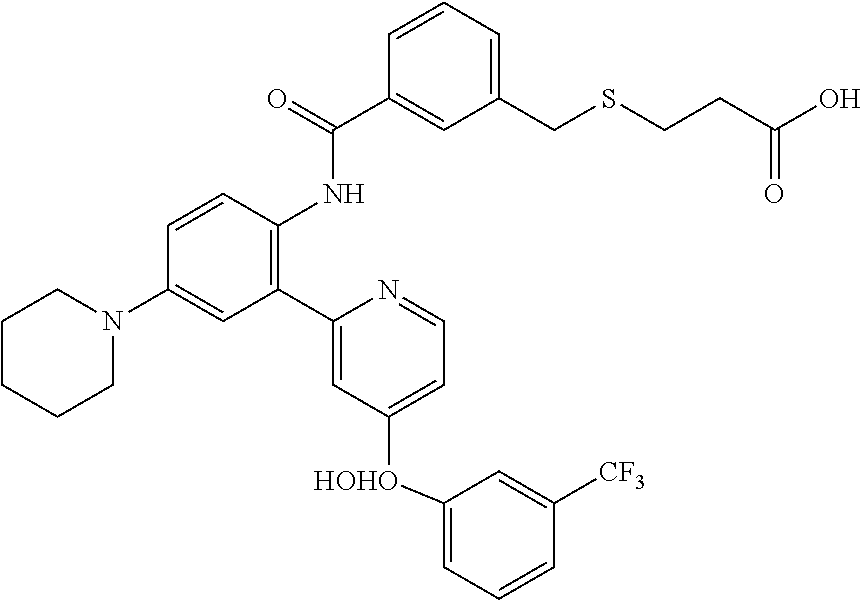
C1=CC(NC(C2=CC(CSCCC(O)=O)=CC=C2)=O)=C(C2=CC([HOHO]C3=CC=CC([CF3])=C3)=CC=N2)C=C1N1CCCCC1
